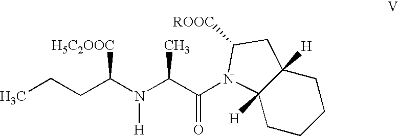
C12([H])CCCCC1([H])CC([ROOC])N2C(C(N(C(CCC)[H5C2OOC])[H])C)=O
